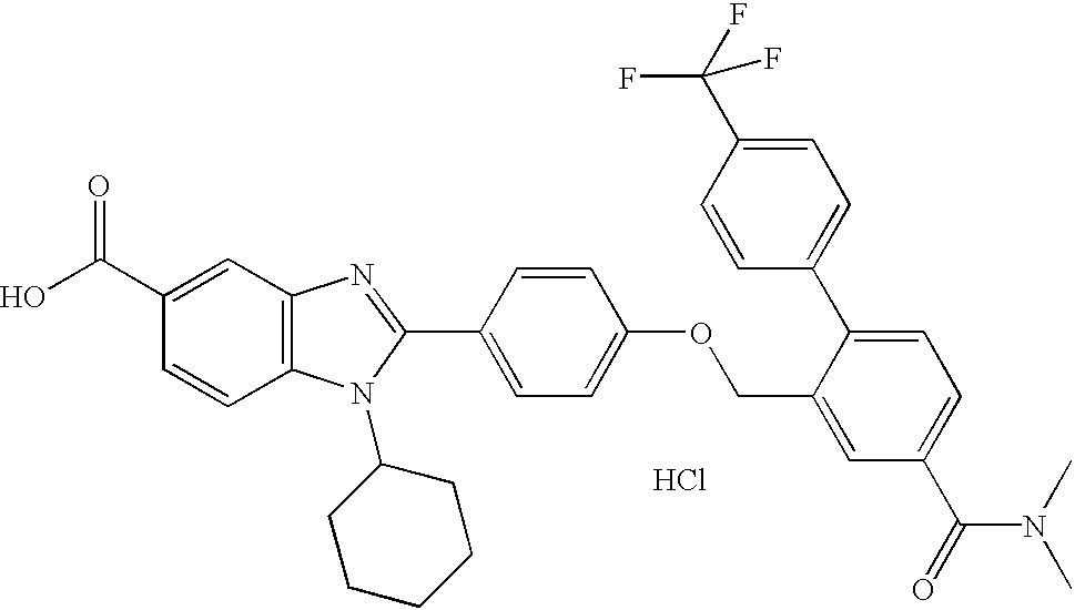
Cl.OC(C1=CC2=C(C=C1)N(C1CCCCC1)C(C1=CC=C(OCC3=CC(C(N(C)C)=O)=CC=C3C3=CC=C(C(F)(F)F)C=C3)C=C1)=N2)=O
